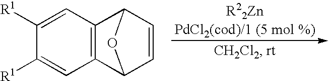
C1([R1])=CC2=C(C=C1[R1])C1C=CC2O1
